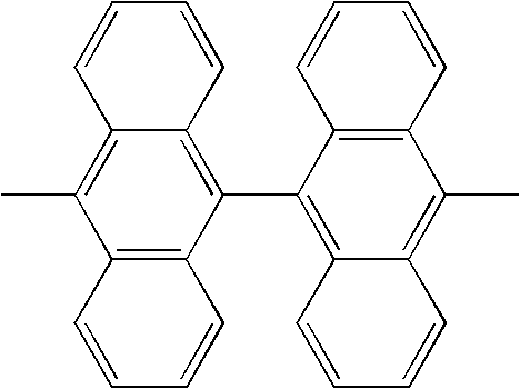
C12=C(C)C3=C(C(C4=C5C(=C(C)C6=C4C=CC=C6)C=CC=C5)=C1C=CC=C2)C=CC=C3
